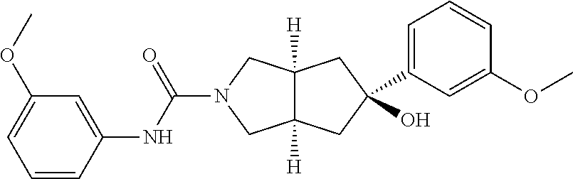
C1(C2(O)CC3([H])C([H])(CN(C(NC4=CC(OC)=CC=C4)=O)C3)C2)=CC=CC(OC)=C1
